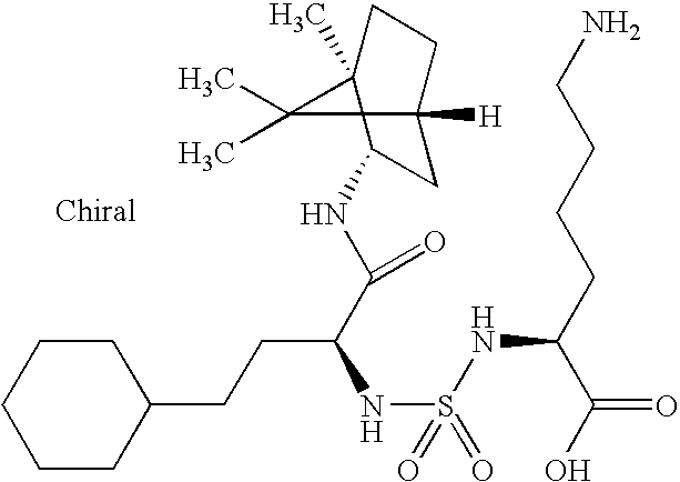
C1CC(CCC(C(=O)NC2CC3([H])CCC2(C)C3(C)C)NS(=O)(=O)NC(C(O)=O)CCCCN)CCC1
